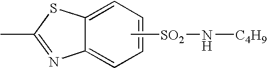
CC1=NC2=CC=CC=C2S1.C[SO2]N[C4H9]
